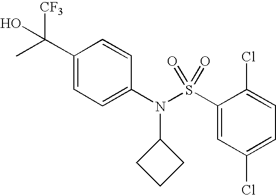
C1(C(O)([CF3])C)=CC=C(N(S(C2=CC(Cl)=CC=C2Cl)(=O)=O)C2CCC2)C=C1
